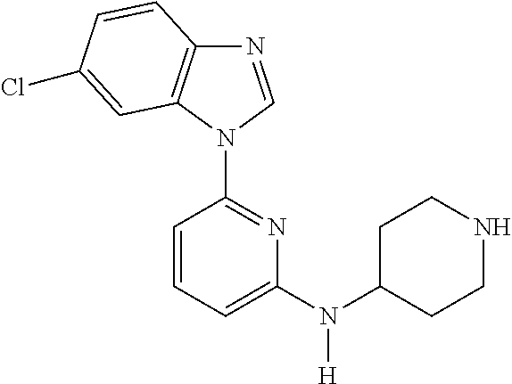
N1=CN(C2=NC(N(C3CCNCC3)[H])=CC=C2)C2=C1C=CC(Cl)=C2
